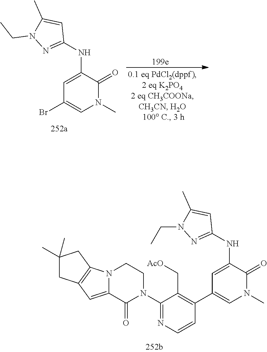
C1(NC2=CC(C3=C(C[AcO])C(N4CCN5C(=CC6=C5CC(C)(C)C6)C4=O)=NC=C3)=CN(C)C2=O)=NN(CC)C(C)=C1.C1(NC2=CC(Br)=CN(C)C2=O)=NN(CC)C(C)=C1
